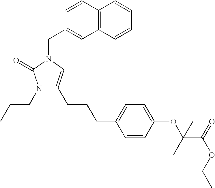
N1(CCC)C(CCCC2=CC=C(OC(C(=O)OCC)(C)C)C=C2)=CN(CC2=CC3=C(C=C2)C=CC=C3)C1=O
